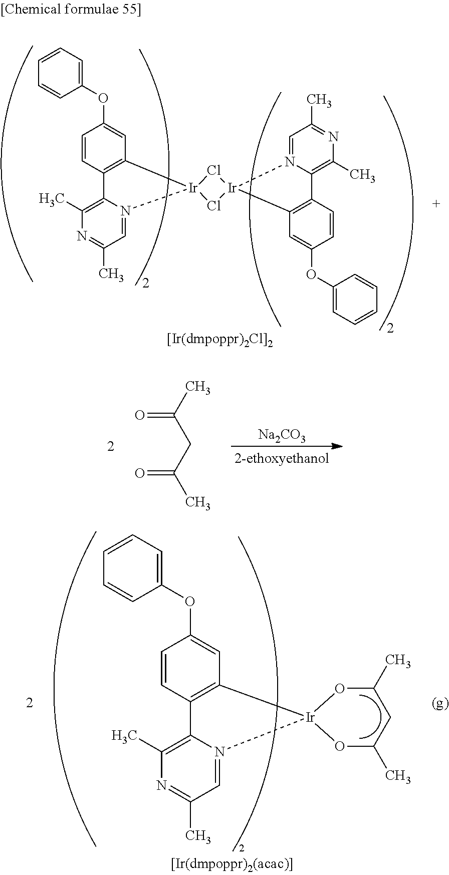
C12=C(C=CC(OC3=CC=CC=C3)=C1)C1=C(C)N=C(C)C=N1[Ir]21Cl[Ir]2(Cl1)C1=C(C=CC(OC3=CC=CC=C3)=C1)C1=C(C)N=C(C)C=N21.O=C(C)CC(C)=O.[Na2CO3].C12=C(C=CC(OC3=CC=CC=C3)=C1)C1=C(C)N=C(C)C=N1[Ir]21OC(C)CC(C)O1
